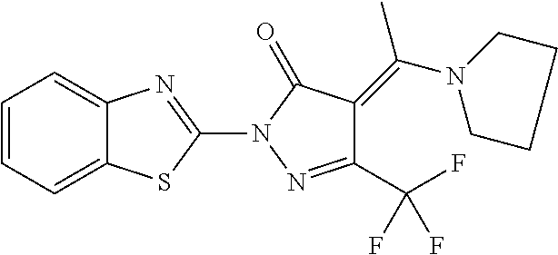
C12=CC=CC=C1SC(N1N=C(C(F)(F)F)C(=C(N3CCCC3)C)C1=O)=N2
